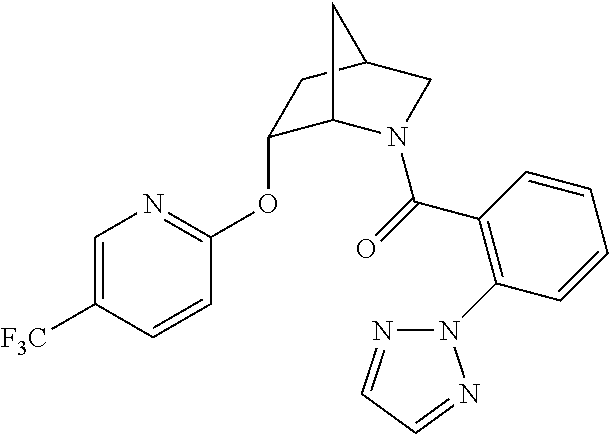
C1=C([F3C])C=CC(OC2C3N(C(=O)C4=C(N5N=CC=N5)C=CC=C4)CC(C2)C3)=N1
